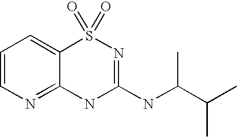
C12=NC=CC=C1S(=O)(=O)N=C(NC(C(C)C)C)N2
